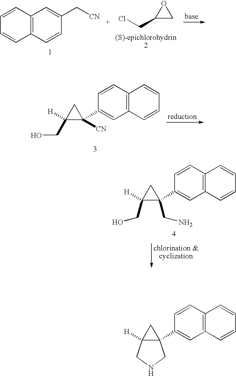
C12=C(C=CC(C[CN])=C1)C=CC=C2.C1(CCl)CO1.C1(CO)([H])C([CN])(C2=CC3=C(C=C2)C=CC=C3)C1.C1([H])(CO)C(C2=CC3=C(C=C2)C=CC=C3)(CN)C1.C12([H])C(C3=CC4=C(C=C3)C=CC=C4)(C1)CNC2
